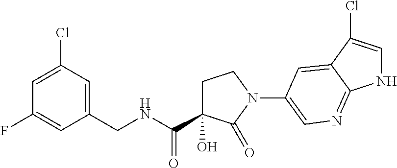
C1C(O)(C(NCC2=CC(Cl)=CC(F)=C2)=O)C(=O)N(C2=CN=C3NC=C(Cl)C3=C2)C1
